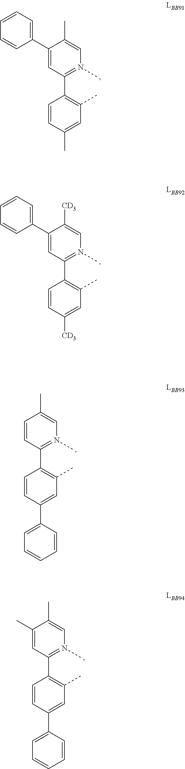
C1(C)=CN(C)=C(C2=C(C)C=C(C)C=C2)C=C1C1=CC=CC=C1.C1([CD3])=CN(C)=C(C2=C(C)C=C([CD3])C=C2)C=C1C1=CC=CC=C1.C1(C)=CN(C)=C(C2=C(C)C=C(C3=CC=CC=C3)C=C2)C=C1.C1(C)=CN(C)=C(C2=C(C)C=C(C3=CC=CC=C3)C=C2)C=C1C
